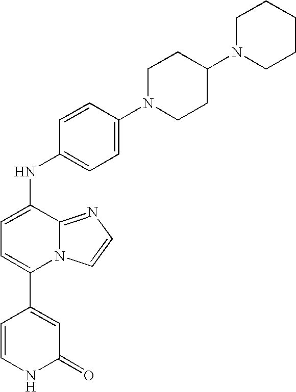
C1(C2=CC=C(NC3=CC=C(N4CCC(N5CCCCC5)CC4)C=C3)C3=NC=CN23)=CC(=O)NC=C1
